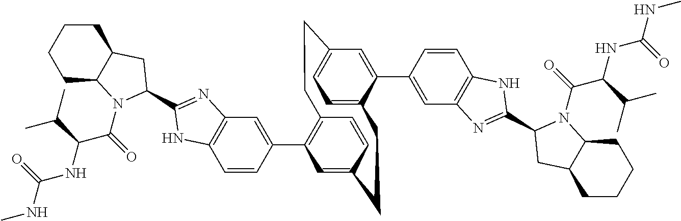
C1=CC(C2=C3C=CC(=C2)CCC2=CC=C(C=C2C2=CC4=C(C=C2)NC(C2N(C(C(NC(NC)=O)C(C)C)=O)C5CCCCC5C2)=N4)CC3)=CC2=C1NC(C1N(C(C(NC(NC)=O)C(C)C)=O)C3CCCCC3C1)=N2
